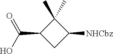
C1(C)(C)C(C(O)=O)CC1[NHCbz]
